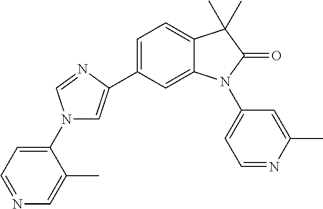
N1(C2=CC=NC=C2C)C=C(C2=CC=C3C(=C2)N(C2=CC=NC(C)=C2)C(=O)C3(C)C)N=C1
